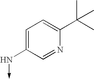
C1=C(N->C)C=NC(C(C)(C)C)=C1
